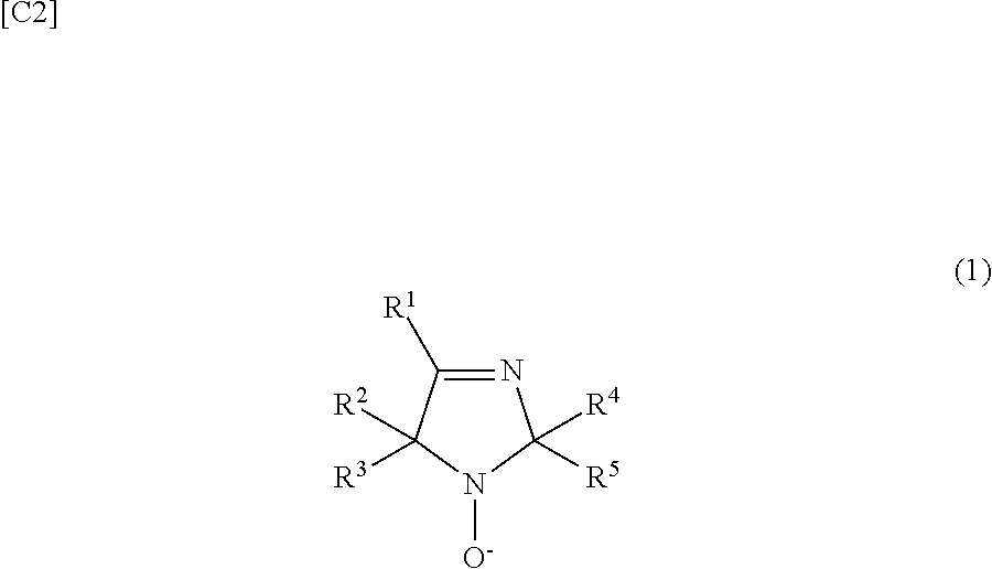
N1=C([R1])C([R2])([R3])N([O-])C1([R4])[R5].[[C2]]
